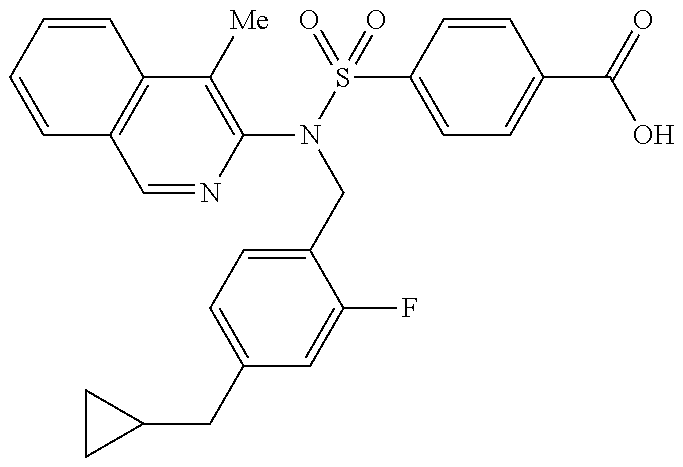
C1=CC=CC2=C1C=NC(N(S(=O)(C1=CC=C(C(=O)O)C=C1)=O)CC1=CC=C(CC3CC3)C=C1F)=C2[Me]
